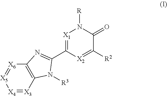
[X4]1=[X3]C2=C([X6]=[X5]1)N=C(C1=[X1]N([R])C(=O)C([R2])=[X2]1)N2[R3]
